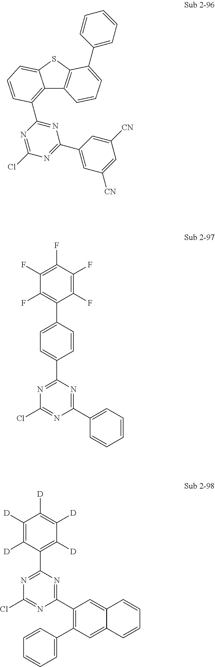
C12=C(C3=NC(C4=CC([CN])=CC([CN])=C4)=NC(Cl)=N3)C=CC=C1SC1=C2C=CC=C1C1=CC=CC=C1.C1(F)=C(F)C(F)=C(F)C(C2=CC=C(C3=NC(Cl)=NC(C4=CC=CC=C4)=N3)C=C2)=C1F.C1([D])=C([D])C(C2=NC(Cl)=NC(C3=C(C4=CC=CC=C4)C=C4C(=C3)C=CC=C4)=N2)=C([D])C([D])=C1[D]
